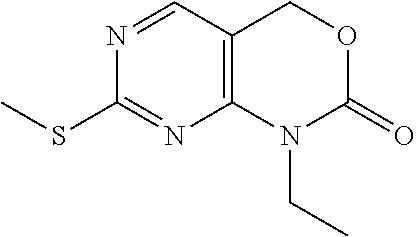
C12=C(N(CC)C(=O)OC1)N=C(SC)N=C2
